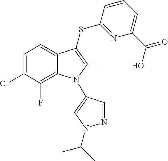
C1=C(Cl)C(F)=C2C(=C1)C(SC1=NC(C(O)=O)=CC=C1)=C(C)N2C1=CN(C(C)C)N=C1
